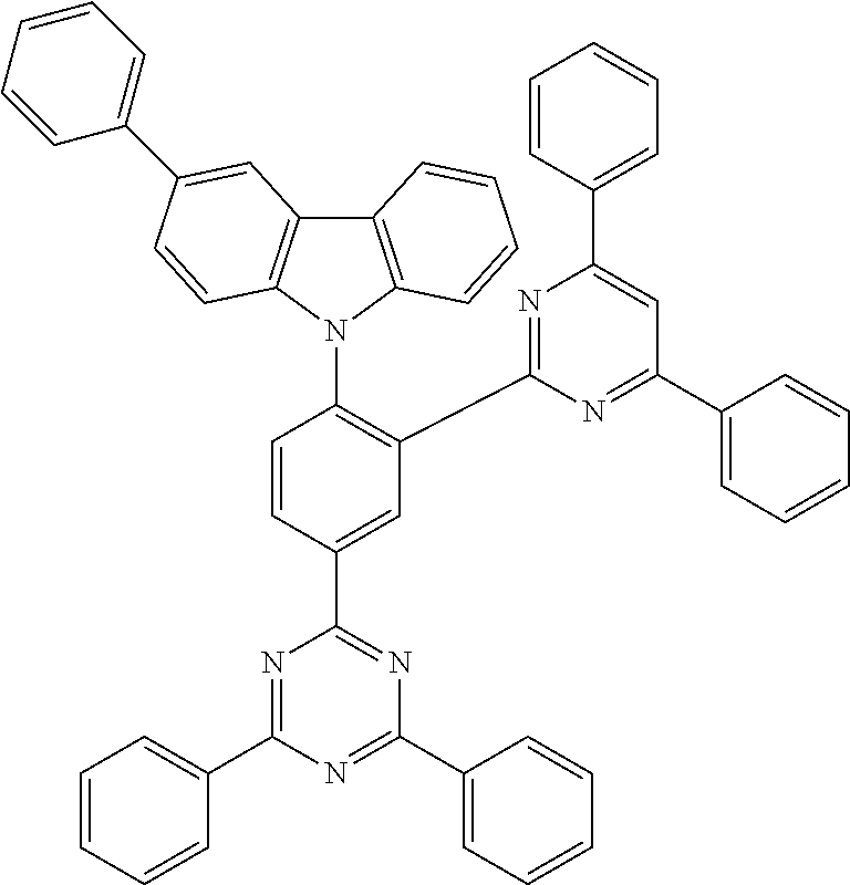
C12=C(N(C3=C(C4=NC(C5=CC=CC=C5)=CC(C5=CC=CC=C5)=N4)C=C(C4=NC(C5=CC=CC=C5)=NC(C5=CC=CC=C5)=N4)C=C3)C3=C1C=C(C1=CC=CC=C1)C=C3)C=CC=C2
